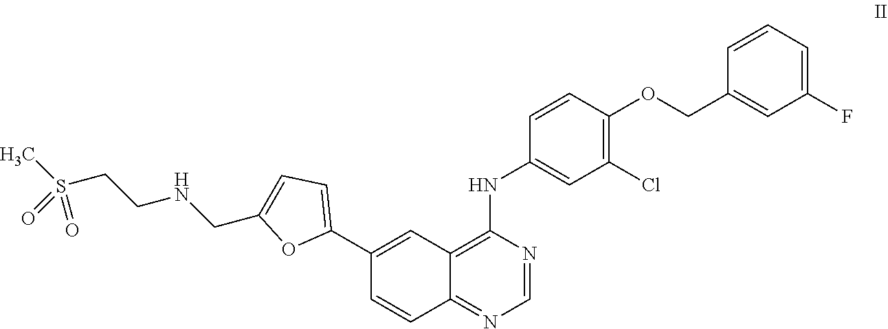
N1=C2C(=C(NC3=CC(Cl)=C(OCC4=CC(F)=CC=C4)C=C3)N=C1)C=C(C1=CC=C(CNCCS(=O)(=O)C)O1)C=C2
